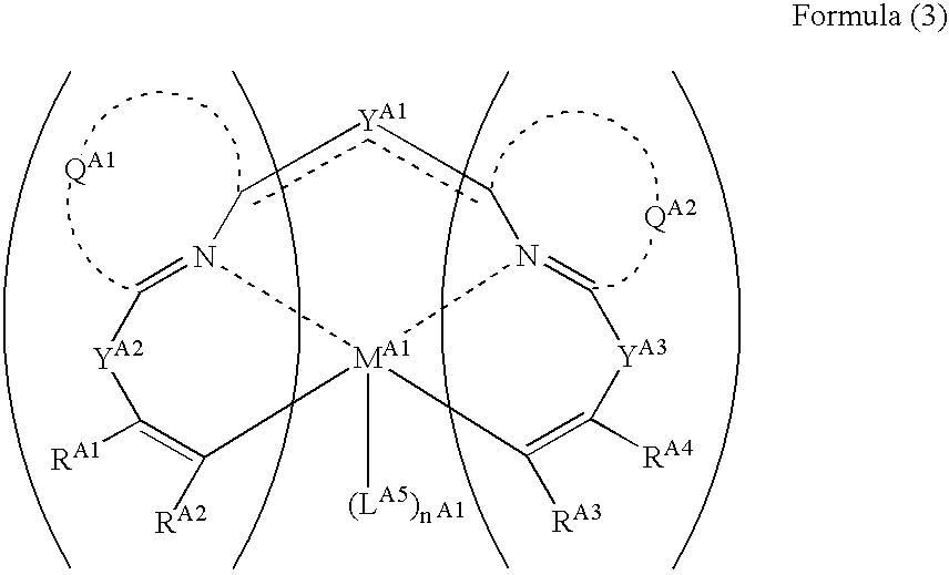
c1[YA1]cN2=C[YA3]C([RA4])=C([RA3])[MA1]23([(LA5)n])N1=C[YA2]C([RA1])=C3[RA2]
